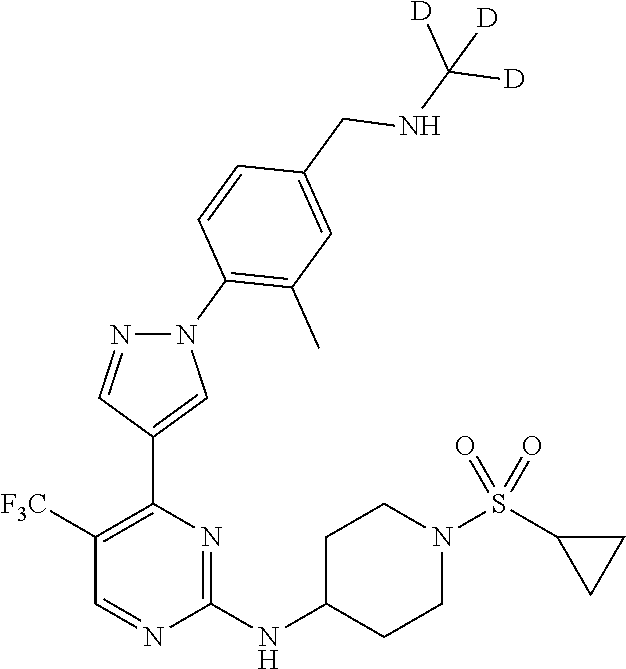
C1(NC2CCN(S(C3CC3)(=O)=O)CC2)=NC(C2=CN(C3=C(C)C=C(CNC([D])([D])[D])C=C3)N=C2)=C([F3C])C=N1
